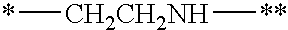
*[CH2CH2NH][**]
